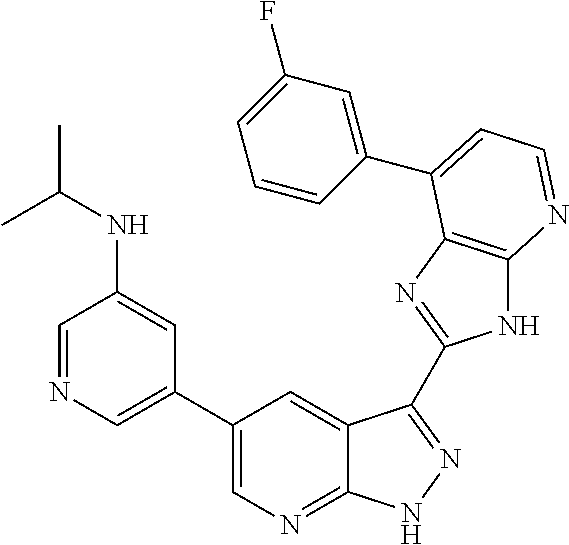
C1=NC=C(C2=CN=C3C(=C2)C(C2=NC4=C(N2)N=CC=C4C2=CC(F)=CC=C2)=NN3)C=C1NC(C)C
